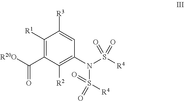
C1([R3])=CC(N(S([R4])(=O)=O)S(=O)([R4])=O)=C([R2])C(C([R20O])=O)=C1[R1]
